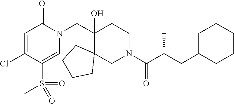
ClC1=CC(=O)N(CC2(O)C3(CN(C(=O)C(CC4CCCCC4)C)CC2)CCCC3)C=C1S(C)(=O)=O
